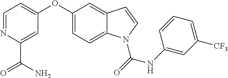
C1=NC(C(N)=O)=CC(OC2=CC=C3C(=C2)C=CN3C(=O)NC2=CC([CF3])=CC=C2)=C1
